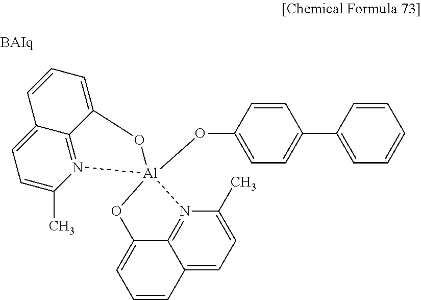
C1=C(O[Al]23(N4=C5C(=CC=C4C)C=CC=C5O2)OC2=CC=CC4=CC=C(C)N3=C24)C=CC(C2=CC=CC=C2)=C1
